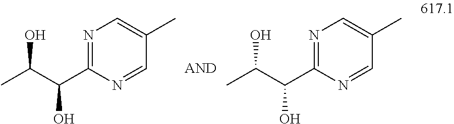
C1=C(C)C=NC(C(C(C)O)O)=N1.C1=C(C)C=NC(C(C(C)O)O)=N1
